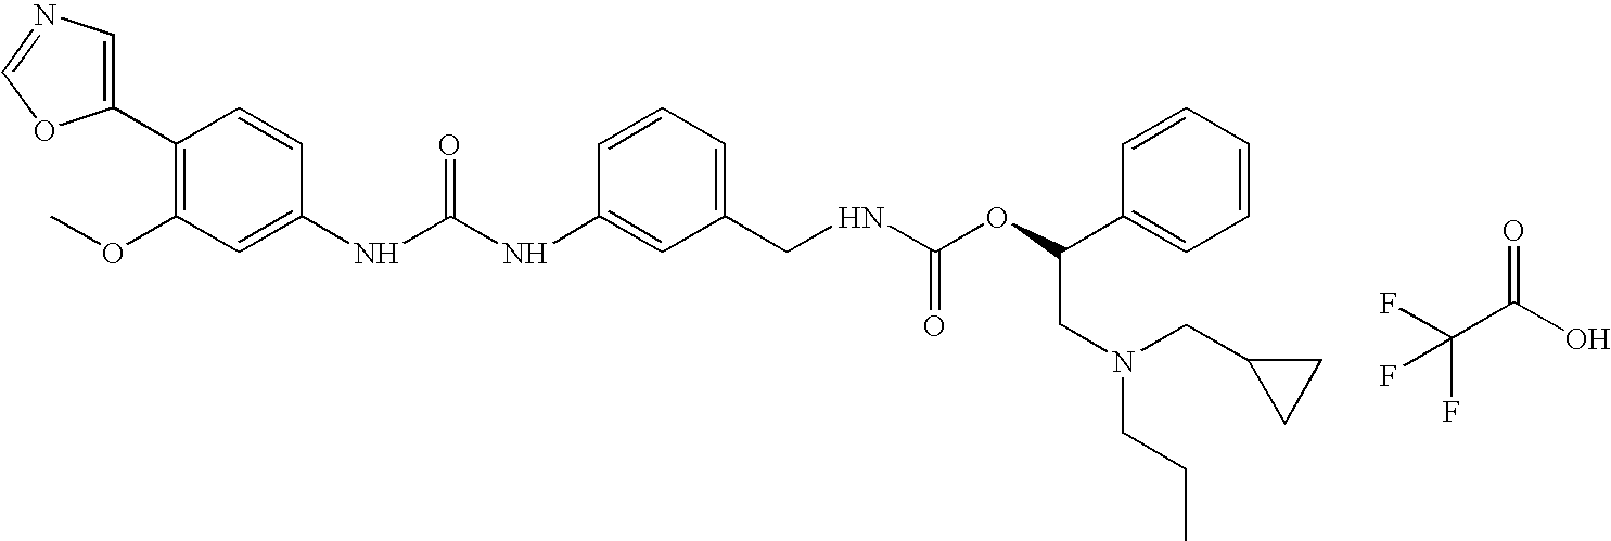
C1(C2=C(OC)C=C(NC(NC3=CC(CNC(OC(C4=CC=CC=C4)CN(CC4CC4)CCC)=O)=CC=C3)=O)C=C2)=CN=CO1.FC(C(O)=O)(F)F
